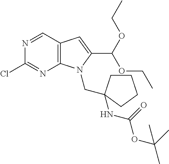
C12=C(C=NC(Cl)=N1)C=C(C(OCC)OCC)N2CC1(NC(OC(C)(C)C)=O)CCCC1
